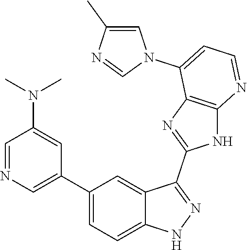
C1=NC=C(C2=CC=C3C(=C2)C(C2=NC4=C(N2)N=CC=C4N2C=C(C)N=C2)=NN3)C=C1N(C)C
